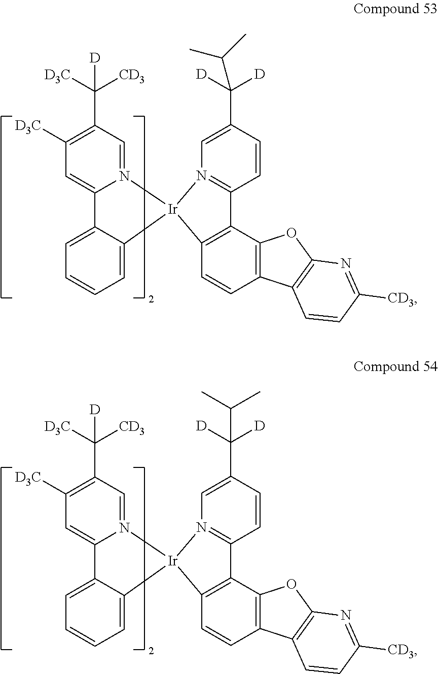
C1(C([D3C])([CD3])[D])=C([D3C])C=C2N(=C1)[Ir]1(C3=CC=CC=C23)N2=C(C=CC(C([D])([D])C(C)C)=C2)C2=C1C=CC1=C2OC2=C1C=CC([CD3])=N2.C1(C([D3C])([CD3])[D])=C([D3C])C=C2N(=C1)[Ir]1(C3=CC=CC=C23)N2=C(C=CC(C(C(C)C)([D])[D])=C2)C2=C1C=CC1=C2OC2=C1C=CC([CD3])=N2
